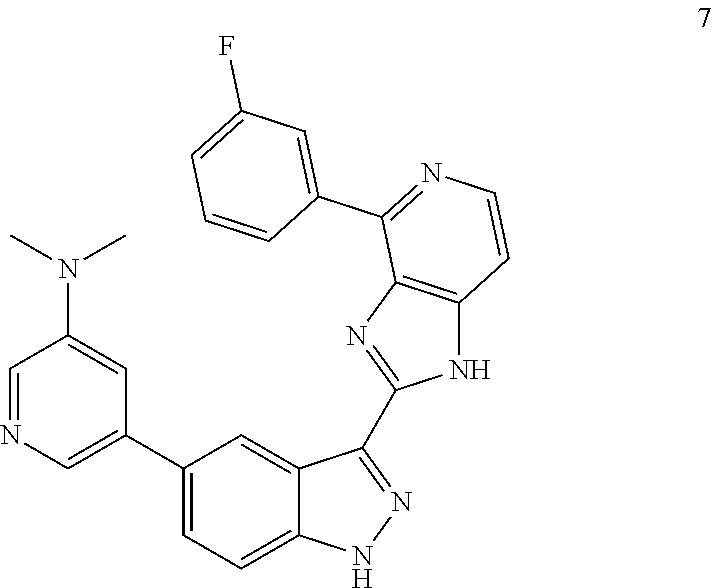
C1=NC=C(C2=CC=C3C(=C2)C(C2=NC4=C(N2)C=CN=C4C2=CC(F)=CC=C2)=NN3)C=C1N(C)C
